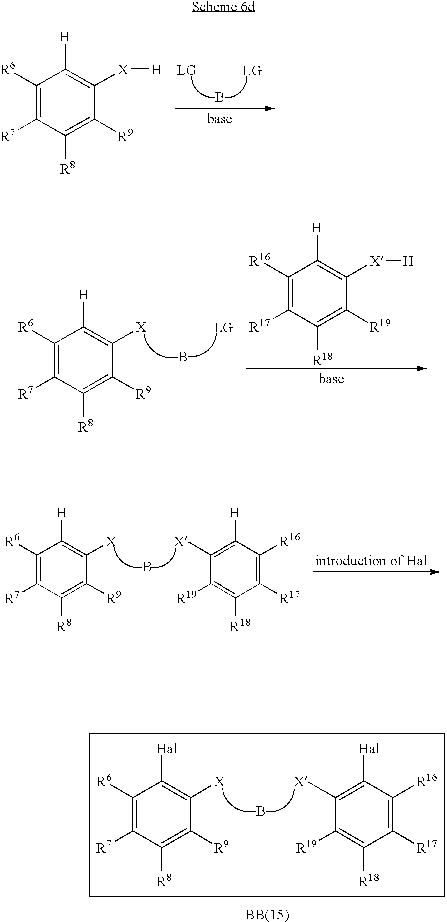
B.C1([R6])=C([R7])C([R8])=C([R9])C([X][H])=C1[H].C1([R6])=C([R7])C([R8])=C([R9])C([X])=C1[H].B.C1([R16])=C([R17])C([R18])=C([R19])C([X][H])=C1[H].C1([R6])=C([R7])C([R8])=C([R9])C([X])=C1[Hal].B.C1([X])=C([Hal])C([R16])=C([R17])C([R18])=C1[R19].C1([R6])=C([R7])C([R8])=C([R9])C([X])=C1[H].B.C1([X])=C([H])C([R16])=C([R17])C([R18])=C1[R19]
